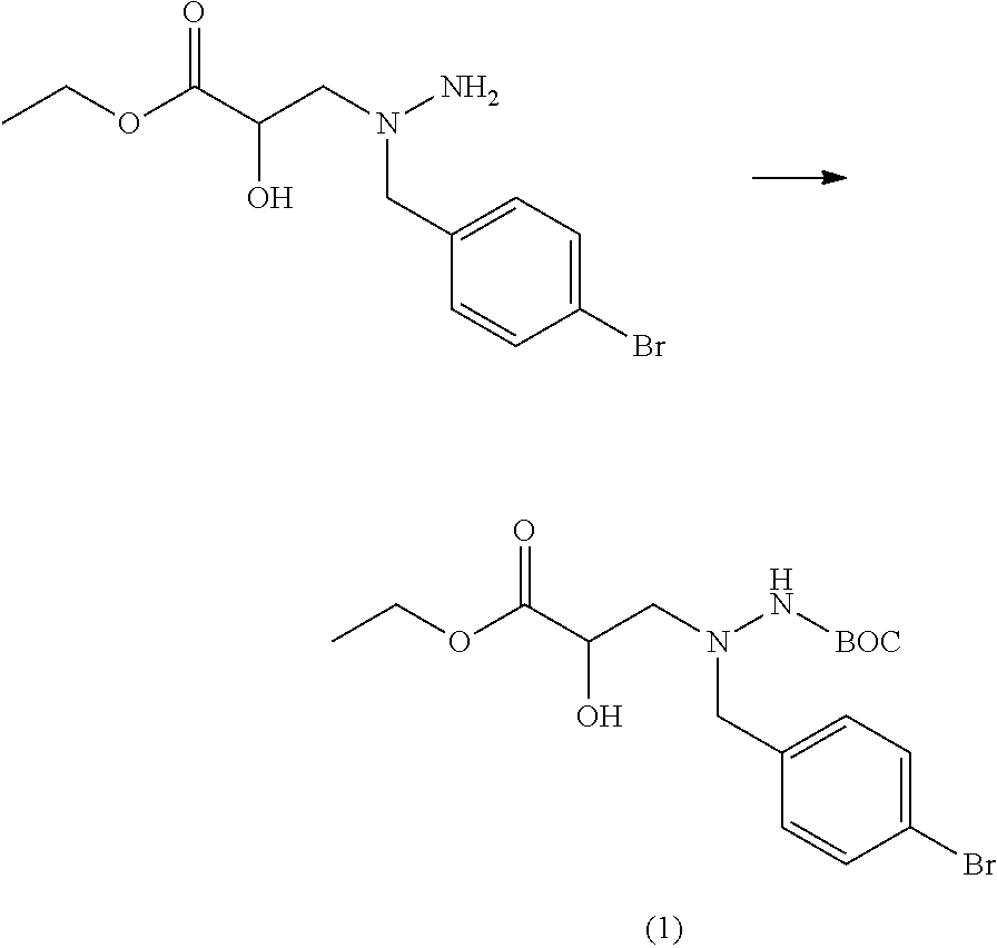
BrC1=CC=C(CN(CC(C(OCC)=O)O)N)C=C1.BrC1=CC=C(CN(CC(C(OCC)=O)O)N[BOC])C=C1
